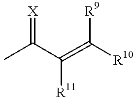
CC(C(=C([R10])[R9])[R11])=[X]
